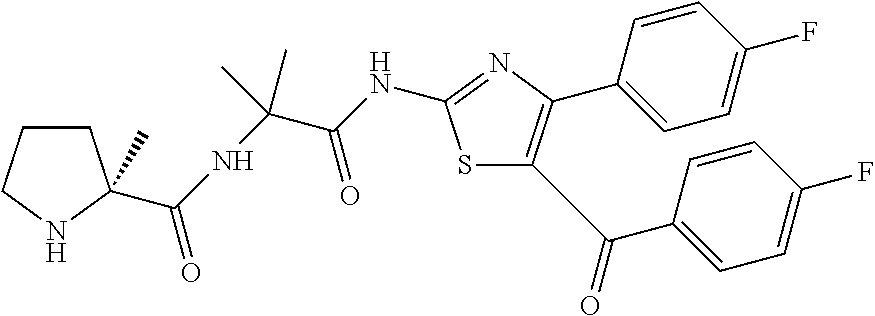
S1C(C(=O)C2=CC=C(F)C=C2)=C(C2=CC=C(F)C=C2)N=C1NC(C(NC(=O)C1(C)CCCN1)(C)C)=O
